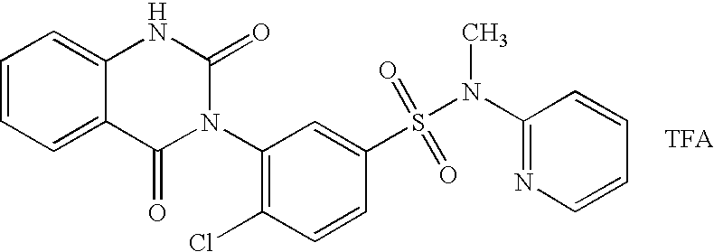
C1=CC=C2C(=C1)NC(=O)N(C1=C(Cl)C=CC(S(N(C)C3=NC=CC=C3)(=O)=O)=C1)C2=O
